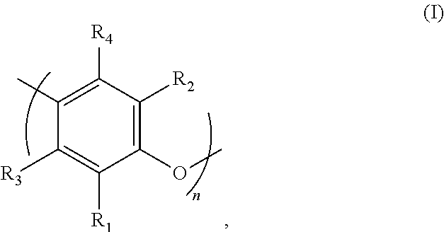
C1(C)=C([R4])C([R2])=C(OC)C([R1])=C1[R3]
